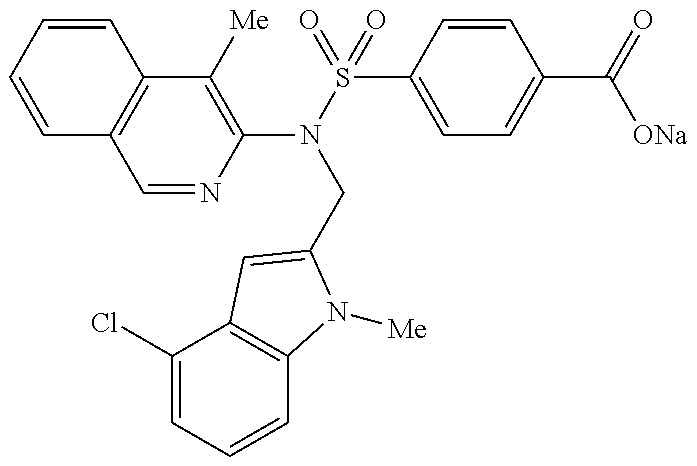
C1(N(S(=O)(C2=CC=C(C(=O)[ONa])C=C2)=O)CC2=CC3=C(C=CC=C3Cl)N2[Me])=C([Me])C2=C(C=N1)C=CC=C2
